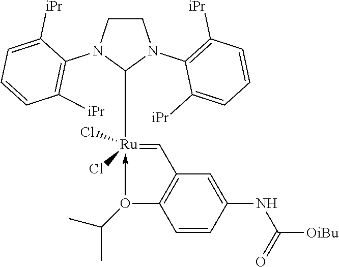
C1CN(C2=C([iPr])C=CC=C2[iPr])C([Ru](=CC2=C(O(C(C)C)->C)C=CC(NC([OiBu])=O)=C2)(Cl)Cl)N1C1=C([iPr])C=CC=C1[iPr]
